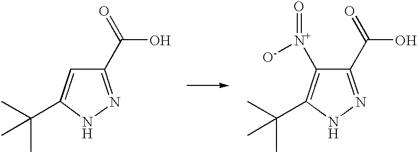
C1(C(O)=O)=NNC(C(C)(C)C)=C1.C1(C(O)=O)=NNC(C(C)(C)C)=C1[N+]([O-])=O
